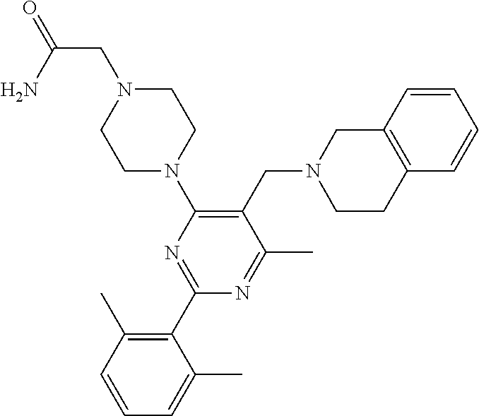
C1N(CC(=O)N)CCN(C2=C(CN3CCC4=C(C3)C=CC=C4)C(C)=NC(C3=C(C)C=CC=C3C)=N2)C1
